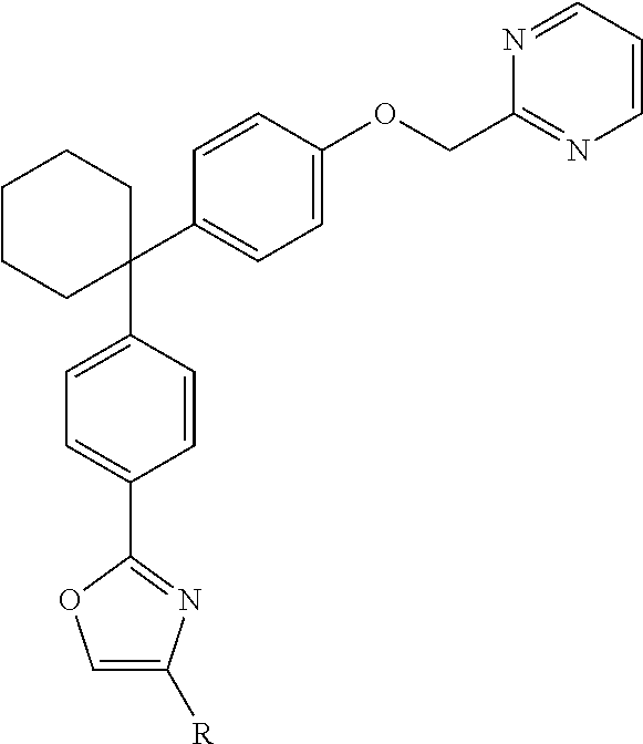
C1(C2=CC=C(OCC3=NC=CC=N3)C=C2)(C2=CC=C(C3=NC([R])=CO3)C=C2)CCCCC1
